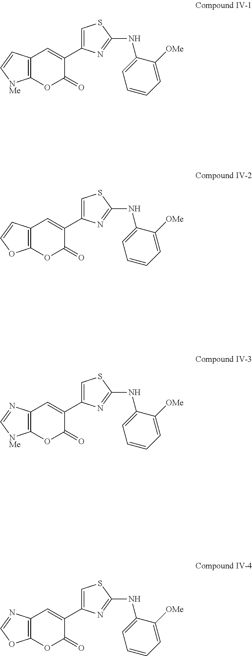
C12=C(OC(=O)C(C3=CSC(NC4=CC=CC=C4[OMe])=N3)=C1)[NMe]C=C2.C12=C(OC(=O)C(C3=CSC(NC4=CC=CC=C4[OMe])=N3)=C1)OC=C2.C12=C(OC(=O)C(C3=CSC(NC4=CC=CC=C4[OMe])=N3)=C1)[NMe]C=N2.C12=C(OC(=O)C(C3=CSC(NC4=CC=CC=C4[OMe])=N3)=C1)OC=N2
